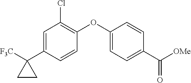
C1=C(C2([F3C])CC2)C=CC(OC2=CC=C(C([OMe])=O)C=C2)=C1Cl
